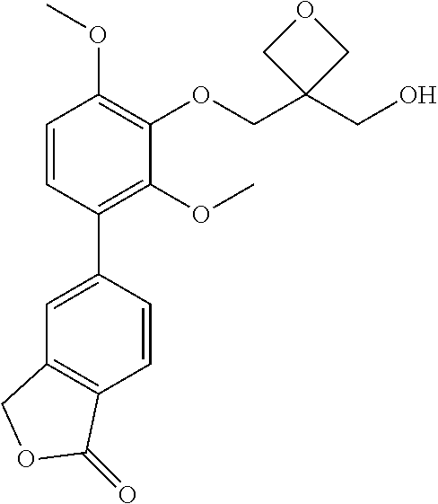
C1=CC(C2=CC3=C(C=C2)C(=O)OC3)=C(OC)C(OCC2(CO)COC2)=C1OC
